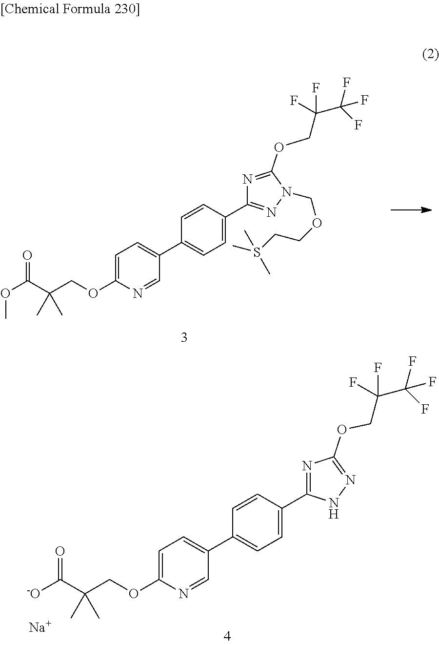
C1=C(OCC(C(OC)=O)(C)C)N=CC(C2=CC=C(C3=NN(COCCS(C)(C)C)C(OCC(C(F)(F)F)(F)F)=N3)C=C2)=C1.C1=C(OCC(C([-O])=O)(C)C)N=CC(C2=CC=C(C3=NC(OCC(C(F)(F)F)(F)F)=NN3)C=C2)=C1.[Na]
